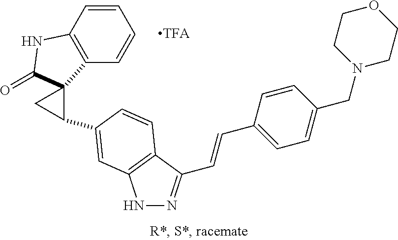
N1N=C(C=CC2=CC=C(CN3CCOCC3)C=C2)C2=C1C=C(C1CC13C1=C(C=CC=C1)NC3=O)C=C2
